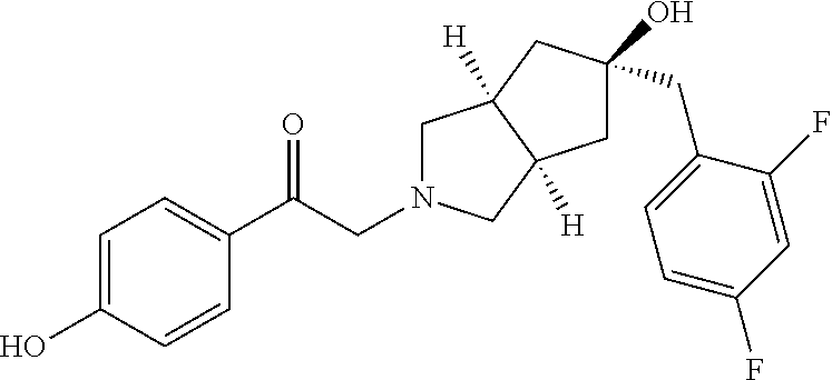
C1=C(O)C=CC(C(CN2CC3([H])C([H])(C2)CC(O)(CC2=CC=C(F)C=C2F)C3)=O)=C1
